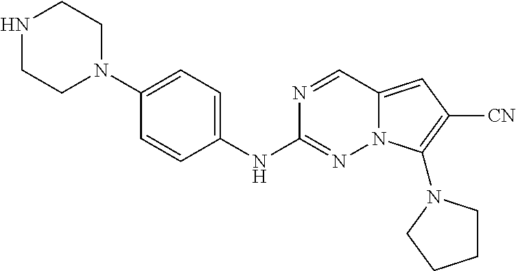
N1CCN(C2=CC=C(NC3=NN4C(=CC([CN])=C4N4CCCC4)C=N3)C=C2)CC1
